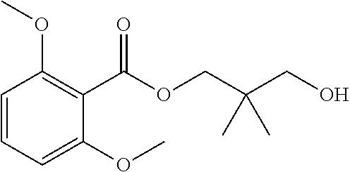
C1=CC=C(OC)C(C(OCC(CO)(C)C)=O)=C1OC
